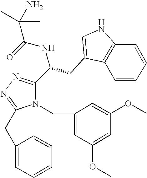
O=C(NC(C1=NN=C(CC2=CC=CC=C2)N1CC1=CC(OC)=CC(OC)=C1)CC1=CNC2=C1C=CC=C2)C(C)(N)C
